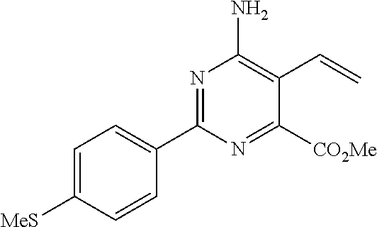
C1(C2=NC(N)=C(C=C)C([CO2Me])=N2)=CC=C([MeS])C=C1
